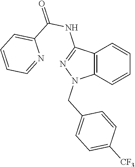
C12=C(C=CC=C1)N(CC1=CC=C([CF3])C=C1)N=C2NC(=O)C1=CC=CC=N1
